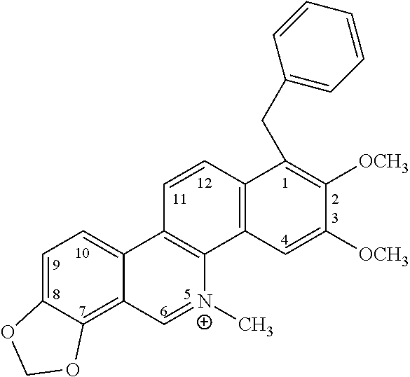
C1=C2C(=C3C(=C1)C1=C([N+](C)=C3)C3=C(C=C1)C(CC1=CC=CC=C1)=C([OCH3])C([OCH3])=C3)OCO2
